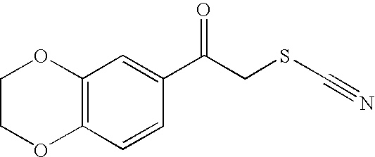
C12=C(C=CC(C(CSC#N)=O)=C1)OCCO2
